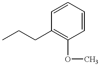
C1=CC=CC(CCC)=C1OC
